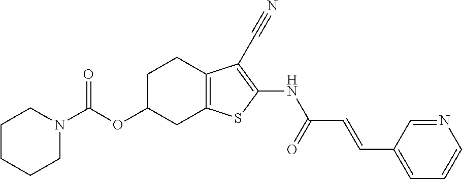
C(OC1CC2=C(CC1)C(C#N)=C(NC(C=CC1=CC=CN=C1)=O)S2)(=O)N1CCCCC1
